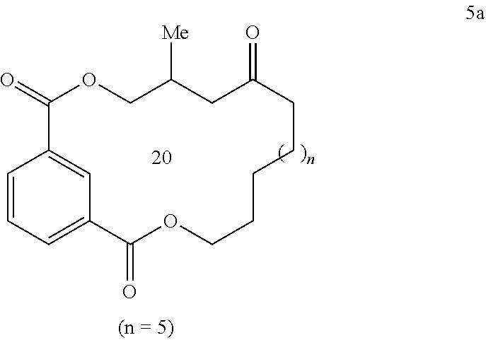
C1=CC=C2C=C1C(=O)OCC([Me])CC(=O)CCCCCOC2=O
